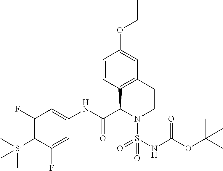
C1(F)=C([Si](C)(C)C)C(F)=CC(NC(=O)C2C3=C(C=C(OCC)C=C3)CCN2S(NC(=O)OC(C)(C)C)(=O)=O)=C1
